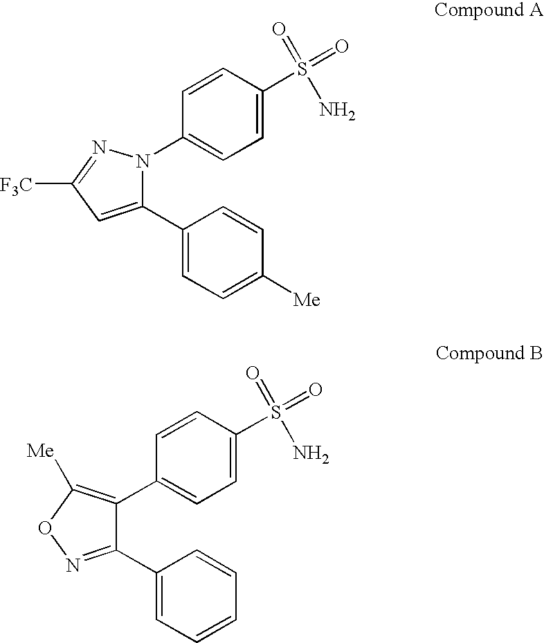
C1(C2=CC=C([Me])C=C2)=CC([F3C])=NN1C1=CC=C(S(=O)(=O)N)C=C1.C1(C2=CC=CC=C2)=NOC([Me])=C1C1=CC=C(S(=O)(=O)N)C=C1
